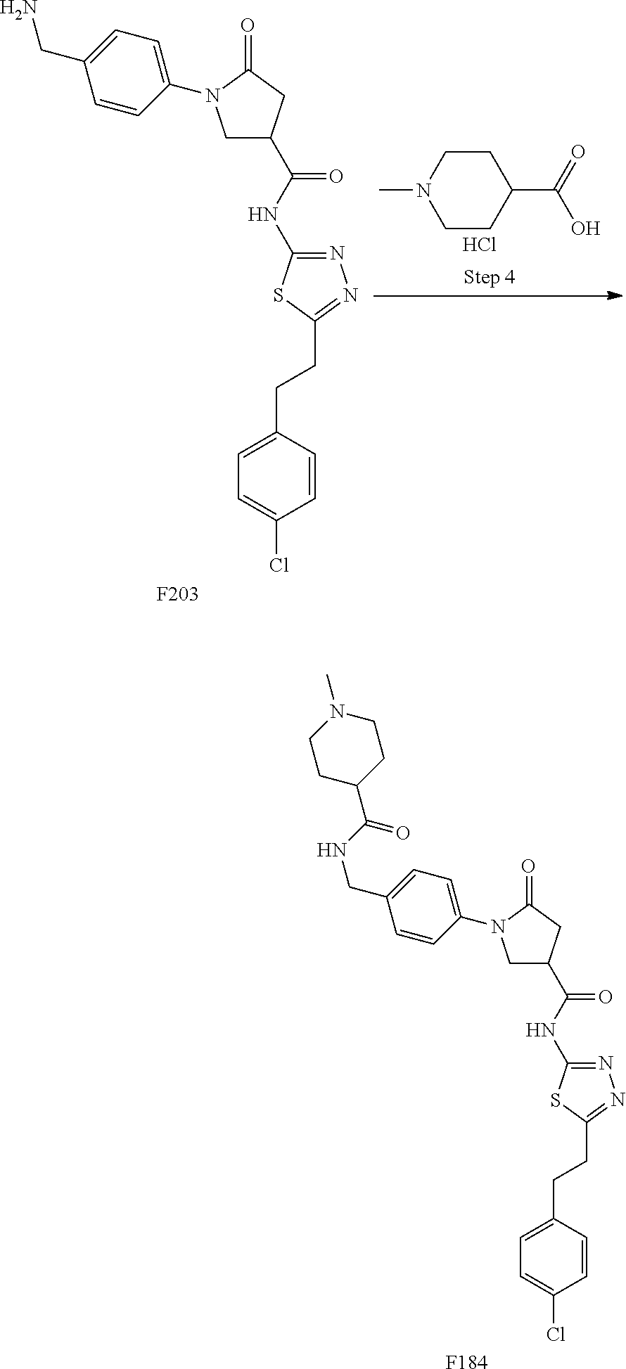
C1=CC(N2CC(C(=O)NC3=NN=C(CCC4=CC=C(Cl)C=C4)S3)CC2=O)=CC=C1CNC(=O)C1CCN(C)CC1.[F184].C1CN(C)CCC1C(O)=O.Cl.C1=CC(N2CC(C(=O)NC3=NN=C(CCC4=CC=C(Cl)C=C4)S3)CC2=O)=CC=C1CN.[F203]
